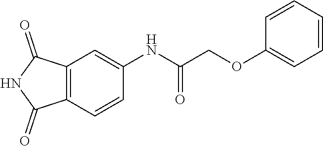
C12=C(C=CC(NC(COC3=CC=CC=C3)=O)=C1)C(=O)NC2=O
